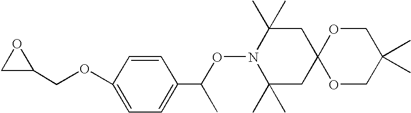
C1C(COC2=CC=C(C(ON3C(C)(C)CC4(CC3(C)C)OCC(C)(C)CO4)C)C=C2)O1
